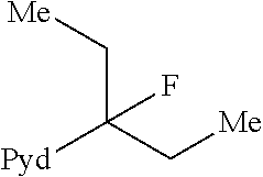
C(C(C[Me])([Pyd])F)[Me]
